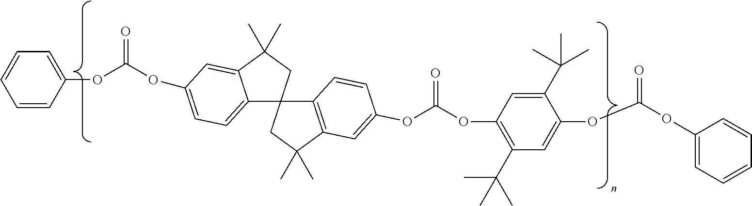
C1(OC(=O)OC2=CC=C3C(=C2)C(C)(C)CC32C3=C(C(C)(C)C2)C=C(OC(=O)OC2=C(C(C)(C)C)C=C(OC(=O)OC4=CC=CC=C4)C(C(C)(C)C)=C2)C=C3)=CC=CC=C1
